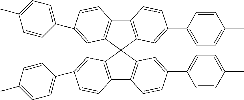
C12=C(C=C(C3=CC=C(C)C=C3)C=C1)C1(C3=C2C=CC(C2=CC=C(C)C=C2)=C3)C2=C(C3=C1C=C(C1=CC=C(C)C=C1)C=C3)C=CC(C1=CC=C(C)C=C1)=C2
